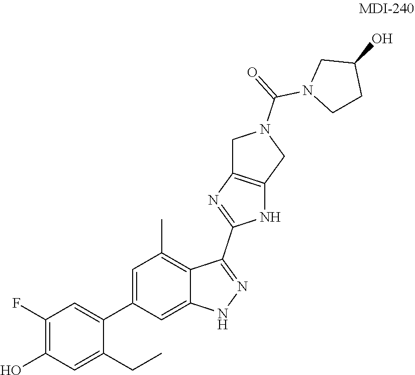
C1(F)=C(O)C=C(CC)C(C2=CC(C)=C3C(=C2)NN=C3C2=NC3=C(N2)CN(C(=O)N2CCC(O)C2)C3)=C1
